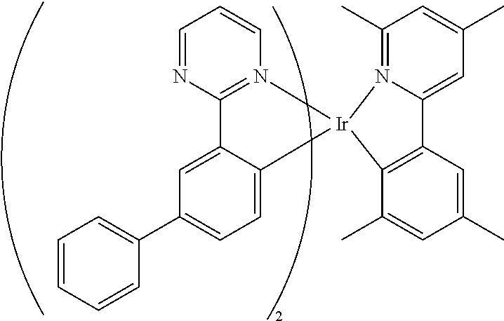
C1=CC=CC(C2=CC=C3C(=C2)C2=N(C=CC=N2)[Ir]32N3=C(C)C=C(C)C=C3C3=C2C(C)=CC(C)=C3)=C1
